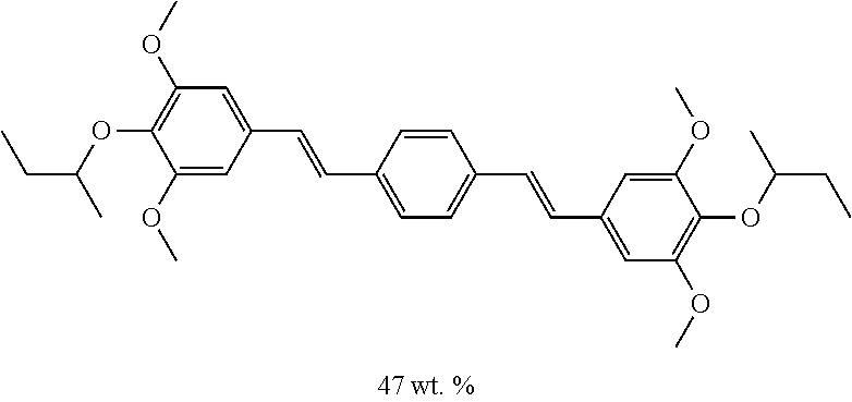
C1(OC)=CC(C=CC2=CC=C(C=CC3=CC(OC)=C(OC(CC)C)C(OC)=C3)C=C2)=CC(OC)=C1OC(CC)C
